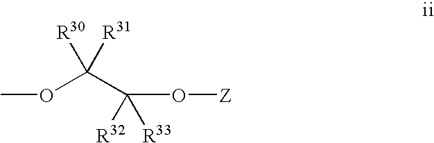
COC(C(O[Z])([R32])[R33])([R30])[R31]
